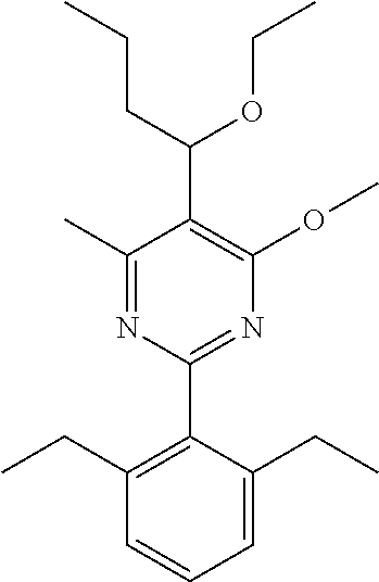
C1(C)=NC(C2=C(CC)C=CC=C2CC)=NC(OC)=C1C(OCC)CCC
